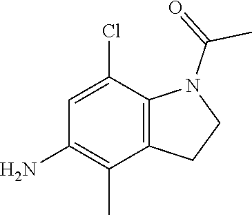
C12=C(C(Cl)=CC(N)=C1C)N(C(=O)C)CC2
